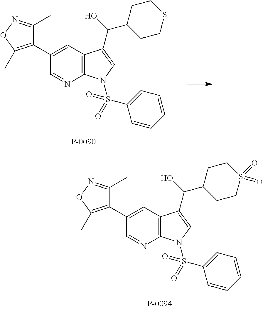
C12=C(C=C(C3=C(C)ON=C3C)C=N1)C(C(C1CCSCC1)O)=CN2S(C1=CC=CC=C1)(=O)=O.C12=C(C=C(C3=C(C)ON=C3C)C=N1)C(C(C1CCS(=O)(=O)CC1)O)=CN2S(C1=CC=CC=C1)(=O)=O
